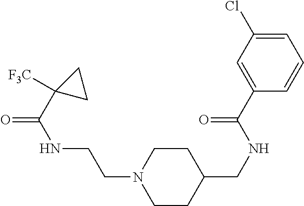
C1CC(CNC(C2=CC(Cl)=CC=C2)=O)CCN1CCNC(=O)C1([F3C])CC1
